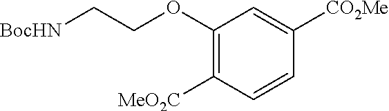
C1([MeO2C])=C(OCC[BocHN])C=C([CO2Me])C=C1
